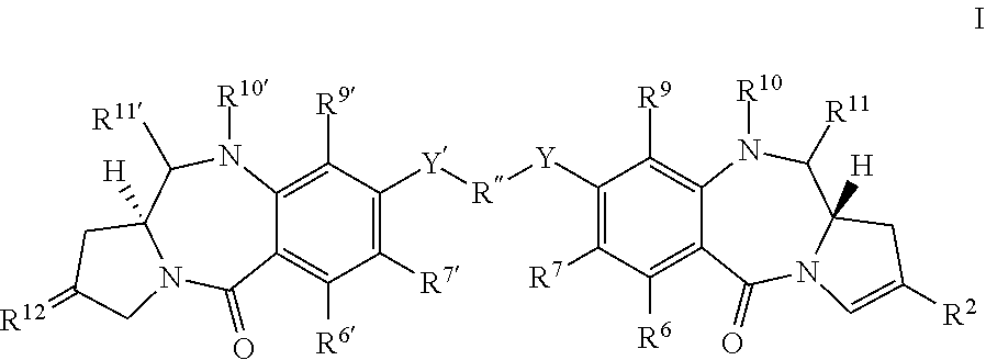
C12=C([R9])C([Y][R][Y]C3=C([R7])C([R6])=C4C(=C3[R9])N([R10])C([R11])C3([H])N(C4=O)C=C([R2])C3)=C([R7])C([R6])=C1C(=O)N1C([H])(C([R11])N2[R10])CC(=[R12])C1
